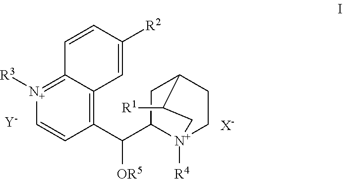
[Y].C1(C([OR5])C2[N+]3([R4])CCC(C2)C([R1])C3)=C2C(=[N+]([R3])C=C1)C=CC([R2])=C2.[X-]
